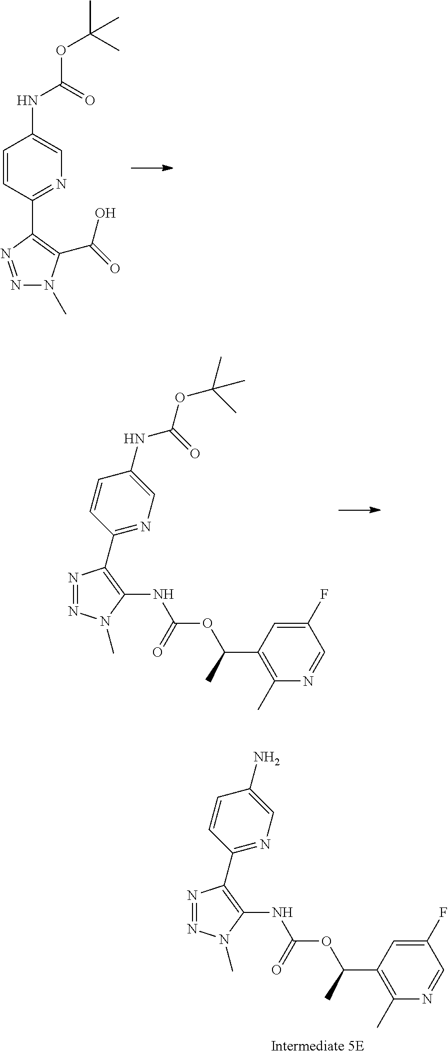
C1=CC(C2=C(C(=O)O)N(C)N=N2)=NC=C1NC(OC(C)(C)C)=O.N1=NN(C)C(NC(OC(C2=C(C)N=CC(F)=C2)C)=O)=C1C1=NC=C(NC(OC(C)(C)C)=O)C=C1.N1=NN(C)C(NC(OC(C2=C(C)N=CC(F)=C2)C)=O)=C1C1=NC=C(N)C=C1
